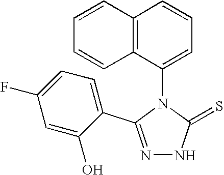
N1=C(C2=CC=C(F)C=C2O)N(C2=CC=CC3=C2C=CC=C3)C(=S)N1
